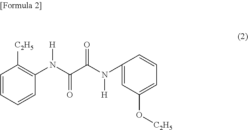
C1=CC=CC(N(C(=O)C(N([H])C2=CC(O[C2H5])=CC=C2)=O)[H])=C1[C2H5]
